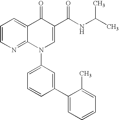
C1=CN=C2C(=C1)C(=O)C(C(NC(C)C)=O)=CN2C1=CC=CC(C2=CC=CC=C2C)=C1
